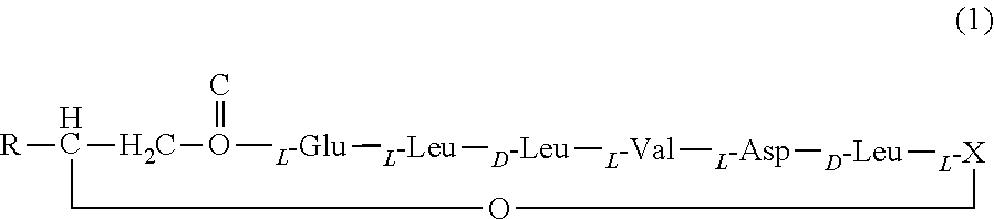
[R]C1CO(=C)[L-Glu][L-Leu][D-Leu][L-Val][L-Asp][D-Leu][L-X]COC1
